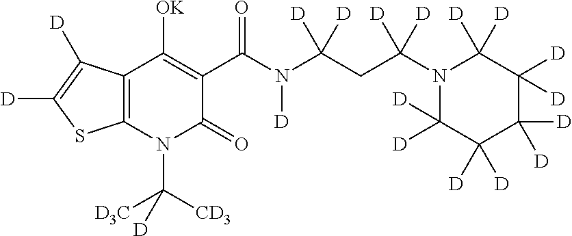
C12=C(N(C([D3C])([CD3])[D])C(=O)C(C(N(C(CC(N3C([D])([D])C([D])([D])C([D])([D])C([D])([D])C3([D])[D])([D])[D])([D])[D])[D])=O)=C1[OK])SC([D])=C2[D]
